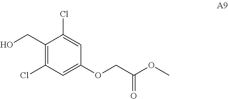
C1(CO)=C(Cl)C=C(OCC(OC)=O)C=C1Cl
